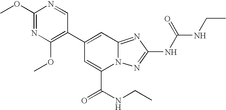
C1(C2=CC3=NC(NC(=O)NCC)=NN3C(C(NCC)=O)=C2)=C(OC)N=C(OC)N=C1
